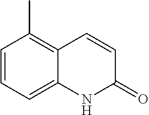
C1(=O)C=CC2=C(C)C=CC=C2N1
